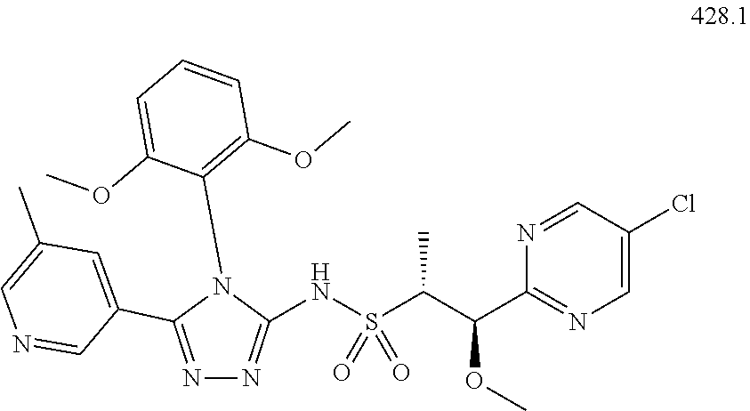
N1=CC(C2=NN=C(NS(C(C(C3=NC=C(Cl)C=N3)OC)C)(=O)=O)N2C2=C(OC)C=CC=C2OC)=CC(C)=C1
